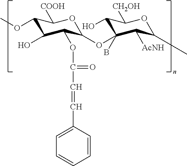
C1(O)C(OC(=O)C=CC2=CC=CC=C2)C(OC2(B)C(O)C([CH2OH])OC(C)C2[AcNH])OC([COOH])C1OC
